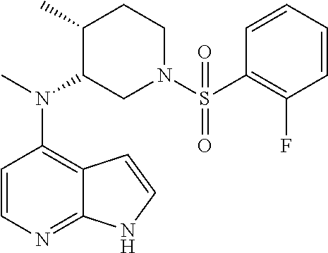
C12=C(N(C)C3CN(S(=O)(C4=C(F)C=CC=C4)=O)CCC3C)C=CN=C1NC=C2
